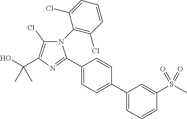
C1(C2=NC(C(O)(C)C)=C(Cl)N2C2=C(Cl)C=CC=C2Cl)=CC=C(C2=CC=CC(S(C)(=O)=O)=C2)C=C1
